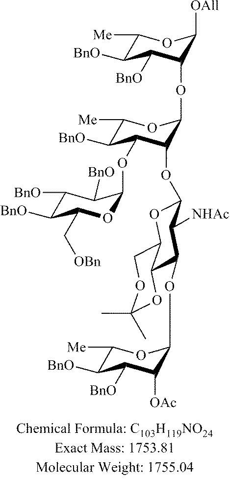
C1([Me])C([BnO])C(OC2OC(C[OBn])C([BnO])C([BnO])C2[BnO])C(OC2OC3COC(C)(C)OC3C(OC3C([OAc])C([BnO])C([BnO])C([Me])O3)C2[NHAc])C(OC2C([BnO])C([BnO])C([Me])OC2[OAll])O1
